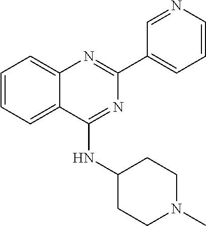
C1=CC=C2C(=C1)N=C(C1=CC=CN=C1)N=C2NC1CCN(C)CC1
